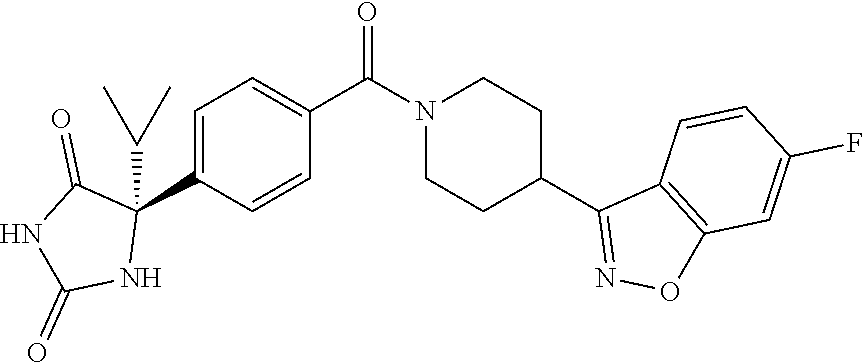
C1=C(C2(C(C)C)C(=O)NC(=O)N2)C=CC(C(=O)N2CCC(C3=NOC4=C3C=CC(F)=C4)CC2)=C1
